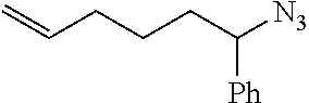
C=CCCCC([N3])[Ph]
